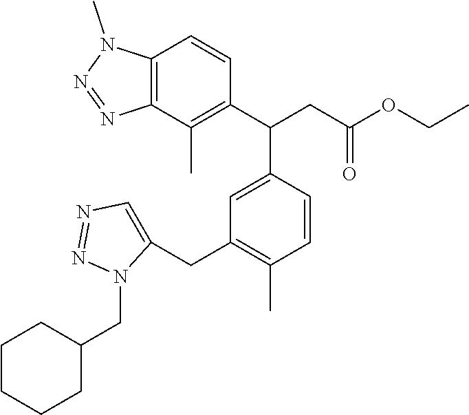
C12=C(C(C)=C(C(CC(OCC)=O)C3=CC(CC4=CN=NN4CC4CCCCC4)=C(C)C=C3)C=C1)N=NN2C
